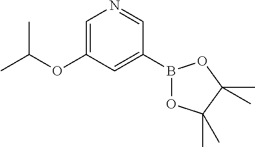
B1(C2=CC(OC(C)C)=CN=C2)OC(C)(C)C(C)(C)O1
